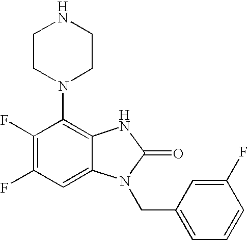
C1(F)=C(F)C=C2C(=C1N1CCNCC1)NC(=O)N2CC1=CC=CC(F)=C1
